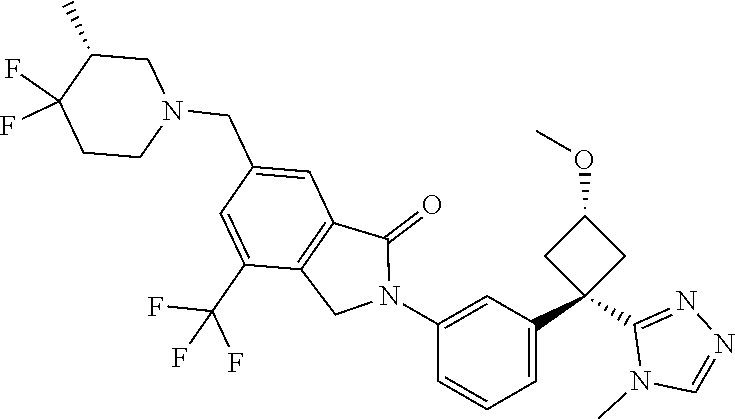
C1(CN2CC(C)C(F)(F)CC2)=CC2=C(C(C(F)(F)F)=C1)CN(C1=CC(C3(C4=NN=CN4C)CC(OC)C3)=CC=C1)C2=O
